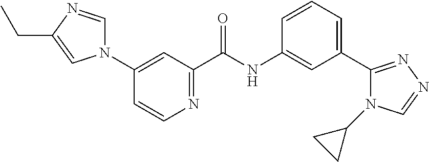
N1=C(C(NC2=CC(C3=NN=CN3C3CC3)=CC=C2)=O)C=C(N2C=NC(CC)=C2)C=C1
